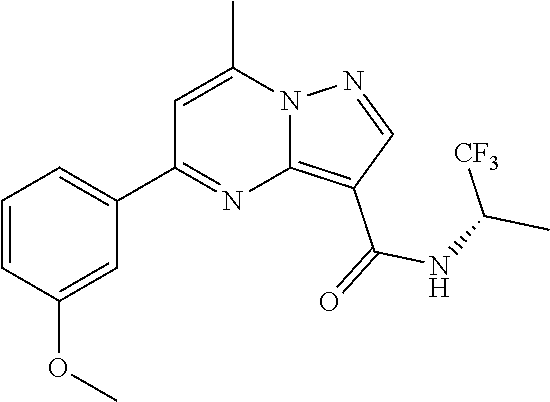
C12=C(C(=O)NC(C)[CF3])C=NN1C(C)=CC(C1=CC=CC(OC)=C1)=N2
